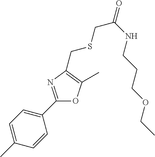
C1=C(C)C=CC(C2=NC(CSCC(=O)NCCCOCC)=C(C)O2)=C1
